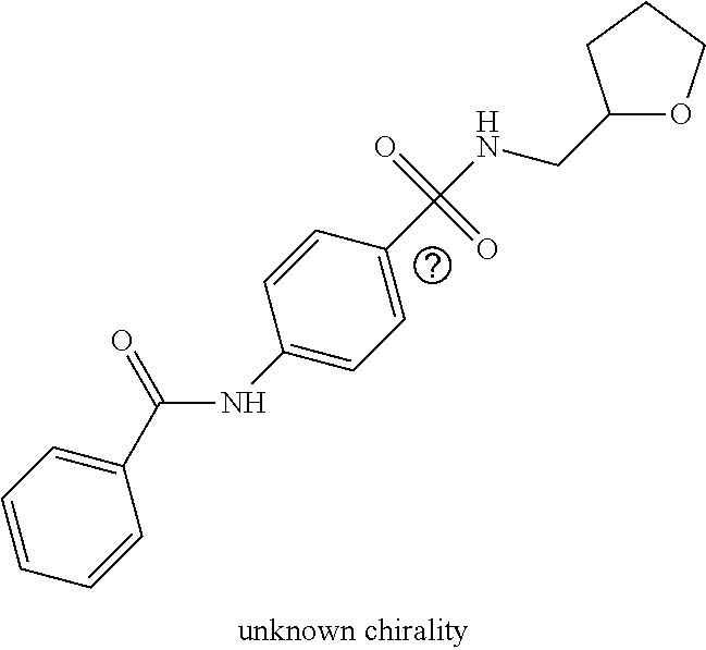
C1=CC(NC(C2=CC=CC=C2)=O)=CC=C1C(NCC1OCCC1)(=O)=O
